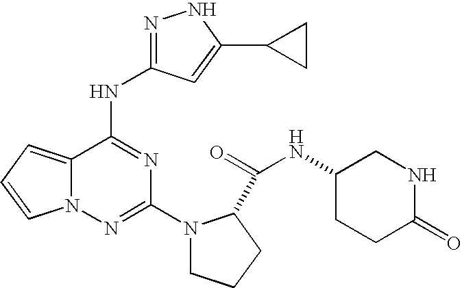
C12=CC=CN1N=C(N1CCCC1C(=O)NC1CCC(=O)NC1)N=C2NC1=NNC(C2CC2)=C1
